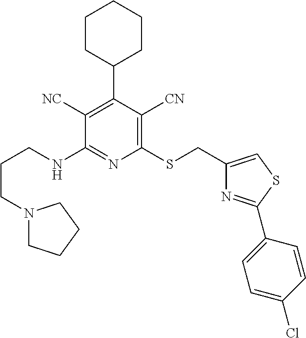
C1([NC])=C(C2CCCCC2)C([CN])=C(SCC2=CSC(C3=CC=C(Cl)C=C3)=N2)N=C1NCCCN1CCCC1
